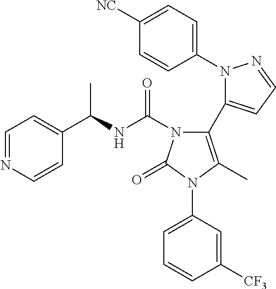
C1(N2N=CC=C2C2=C(C)N(C3=CC=CC([CF3])=C3)C(=O)N2C(NC(C2=CC=NC=C2)C)=O)=CC=C([NC])C=C1
